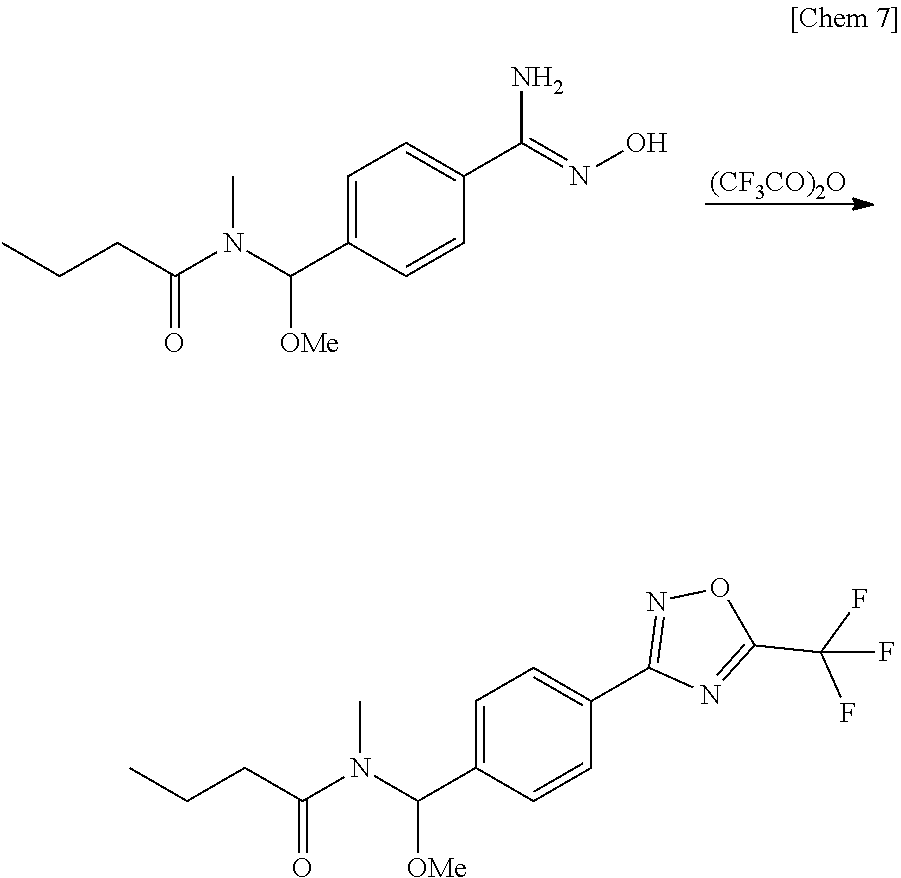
[(CF3CO)2O].C1=C(C(N(C(CCC)=O)C)[OMe])C=CC(C(=NO)N)=C1.C1=C(C(N(C(CCC)=O)C)[OMe])C=CC(C2=NOC(C(F)(F)F)=N2)=C1
